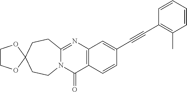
N12C(=NC3=C(C1=O)C=CC(C#CC1=C(C)C=CC=C1)=C3)CCC1(CC2)OCCO1
